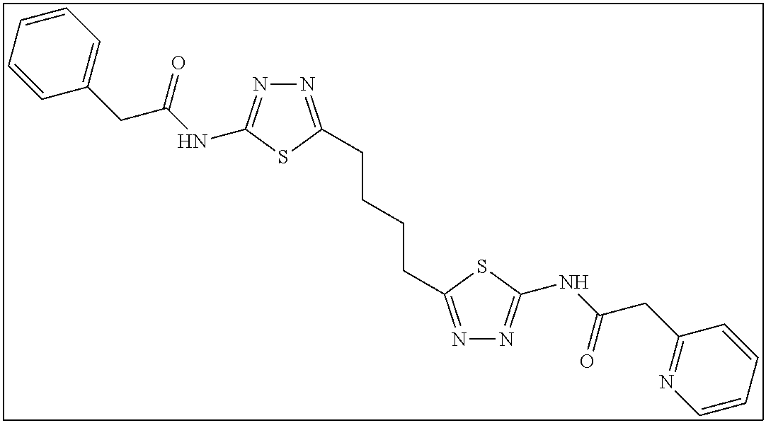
N1=C(CCCCC2=NN=C(NC(CC3=NC=CC=C3)=O)S2)SC(NC(CC2=CC=CC=C2)=O)=N1
